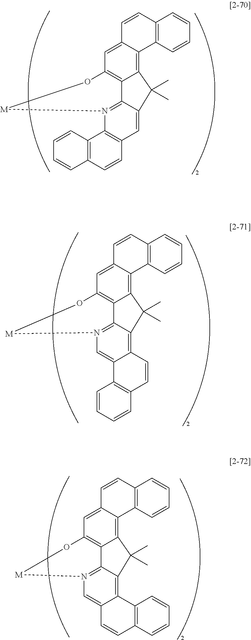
C12=C3C(=CC4=C1C1=N(C5=C(C=C1C2(C)C)C=CC1=C5C=CC=C1)[M]O4)C=CC1=C3C=CC=C1.C12=C3C(=CC4=C1C1=N(C=C5C(=C1C2(C)C)C=CC1=C5C=CC=C1)[M]O4)C=CC1=C3C=CC=C1.C12=C3C(=CC4=C1C1=N(C=C5C(=C1C2(C)C)C1=C(C=C5)C=CC=C1)[M]O4)C=CC1=C3C=CC=C1
